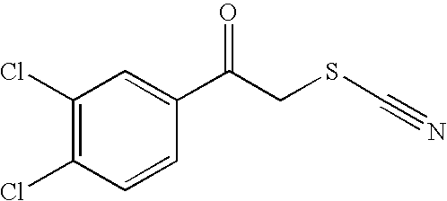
C1(Cl)=C(Cl)C=CC(C(CSC#N)=O)=C1
